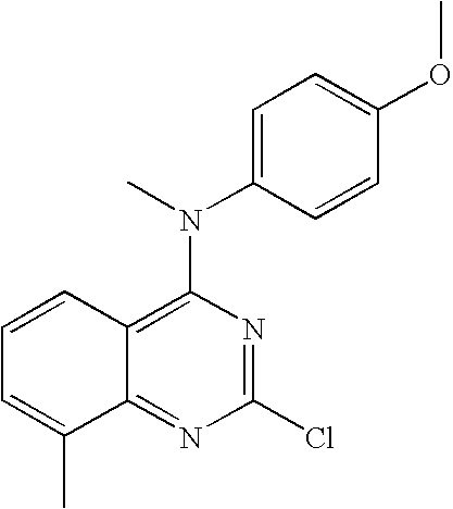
C12=NC(Cl)=NC(N(C3=CC=C(OC)C=C3)C)=C1C=CC=C2C
